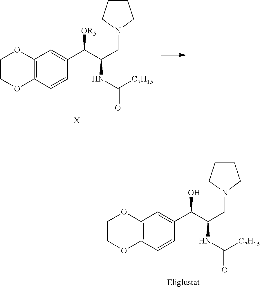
[X].C12=C(C=CC(C(C(NC(=O)[C7H15])CN3CCCC3)[OR5])=C1)OCCO2.[Eliglustat].C12=C(C=CC(C(C(NC(=O)[C7H15])CN3CCCC3)O)=C1)OCCO2
